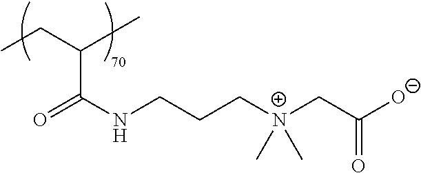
C(C)C(C)C(NCCC[N+](CC([O-])=O)(C)C)=O
